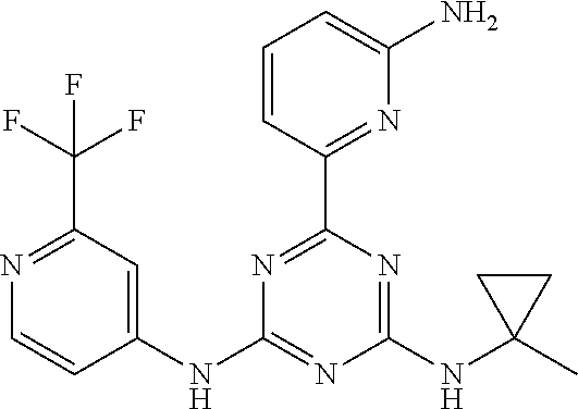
C1=CC(C2=NC(NC3=CC(C(F)(F)F)=NC=C3)=NC(NC3(C)CC3)=N2)=NC(N)=C1
